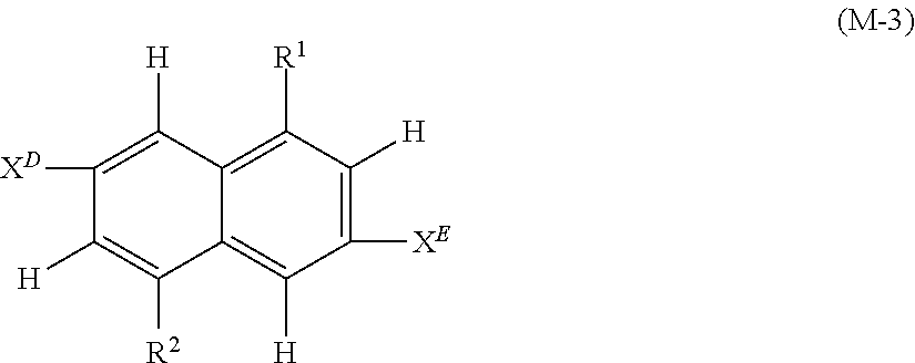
C12=C([R1])C([H])=C([XE])C([H])=C1C([R2])=C([H])C([XD])=C2[H]
